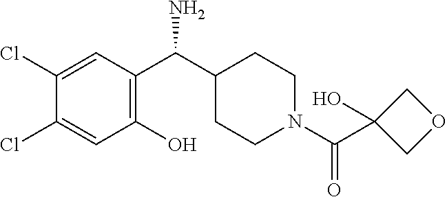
C1(Cl)=CC(O)=C(C(N)C2CCN(C(=O)C3(O)COC3)CC2)C=C1Cl
